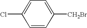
C1=CC([CH2Br])=CC=C1Cl
